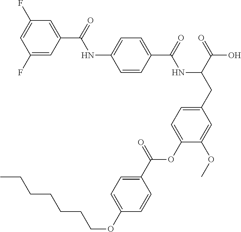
C1=CC(C(=O)NC(CC2=CC=C(OC(C3=CC=C(OCCCCCCC)C=C3)=O)C(OC)=C2)C(=O)O)=CC=C1NC(C1=CC(F)=CC(F)=C1)=O
